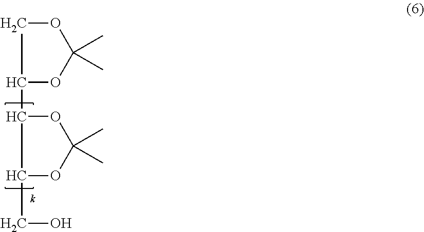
C1(C2C(CO)OC(C)(C)O2)OC(C)(C)OC1
